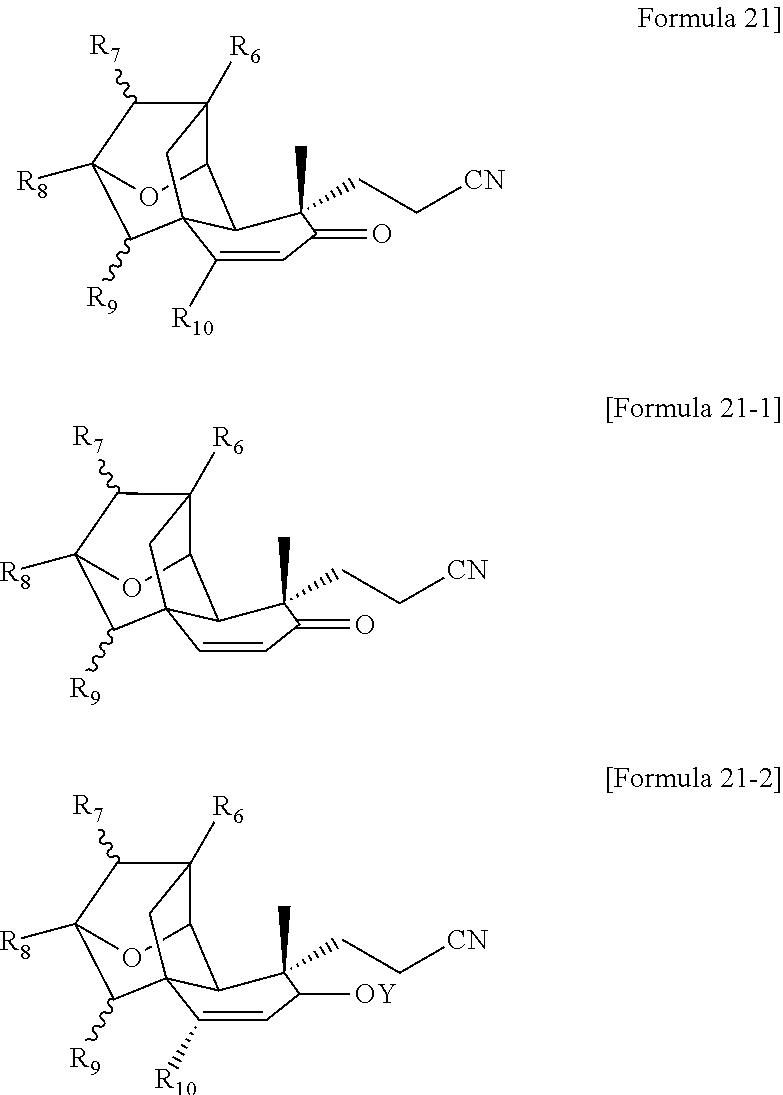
C12([R6])C3C4C(C([R9])C([R8])(C1[R7])O3)(C2)C([R10])=CC(=O)C4(CC[CN])C.C12([R6])C3C4C(C([R9])C([R8])(C1[R7])O3)(C2)C=CC(=O)C4(CC[CN])C.C12([R6])C3C4C(C([R9])C([R8])(C1[R7])O3)(C2)C([R10])=CC([OY])C4(CC[CN])C
